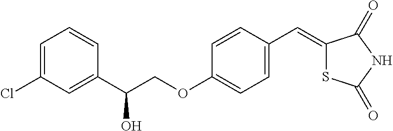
C1=C(Cl)C=C(C(COC2=CC=C(C=C3SC(=O)NC3=O)C=C2)O)C=C1
